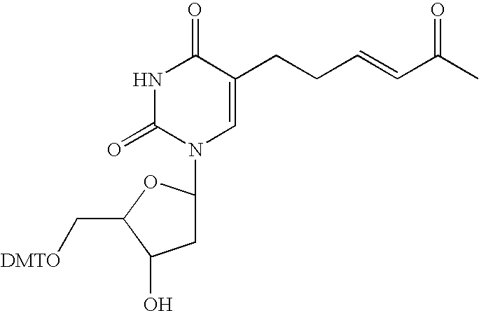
N1C(=O)N(C2CC(O)C(C[DMTO])O2)C=C(CCC=CC(C)=O)C1=O
